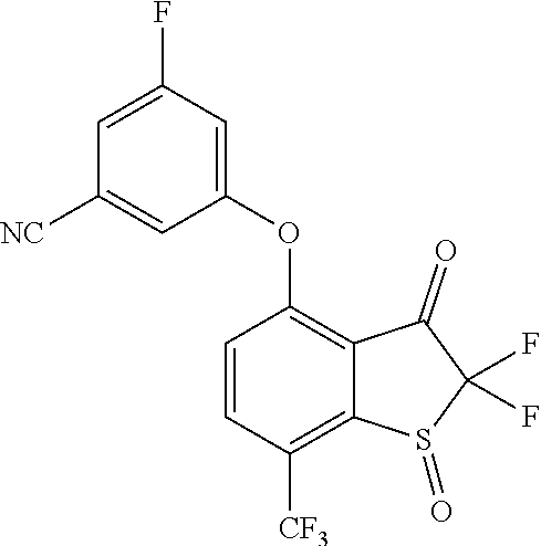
C1([NC])=CC(OC2=C3C(=O)C(F)(F)S(=O)C3=C([CF3])C=C2)=CC(F)=C1
